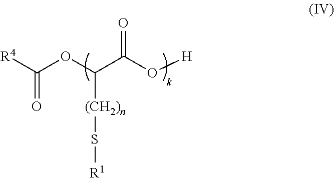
C(OC(C(O[H])=O)[(CH2)n]S[R1])([R4])=O
